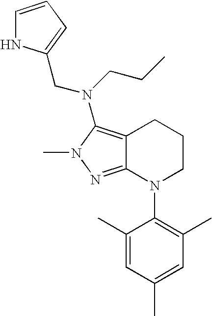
C12=C(N(CCC)CC3=CC=CN3)N(C)N=C1N(C1=C(C)C=C(C)C=C1C)CCC2
